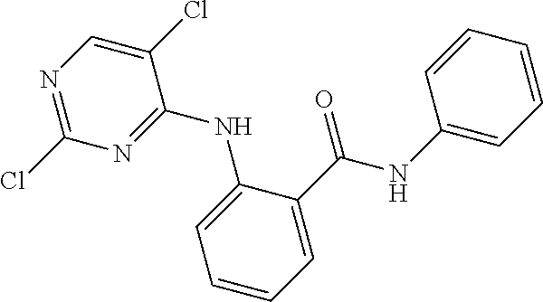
C1(Cl)=CN=C(Cl)N=C1NC1=CC=CC=C1C(=O)NC1=CC=CC=C1
